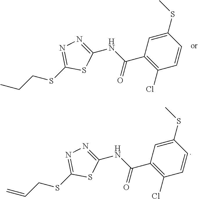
CCCSC1=NN=C(NC(C2=C(Cl)C=CC(SC)=C2)=O)S1.C=CCSC1=NN=C(NC(C2=C(Cl)C=CC(SC)=C2)=O)S1
